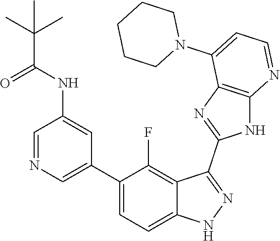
C1=NC=C(C2=CC=C3C(=C2F)C(C2=NC4=C(N2)N=CC=C4N2CCCCC2)=NN3)C=C1NC(C(C)(C)C)=O
